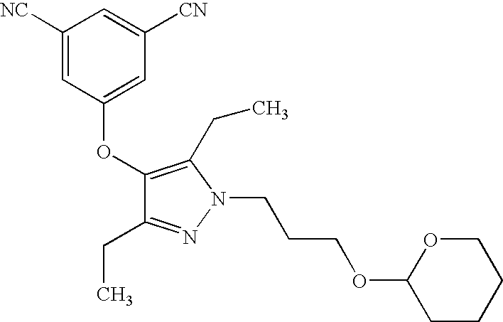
C1([NC])=CC(OC2=C(CC)N(CCCOC3CCCCO3)N=C2CC)=CC([CN])=C1
